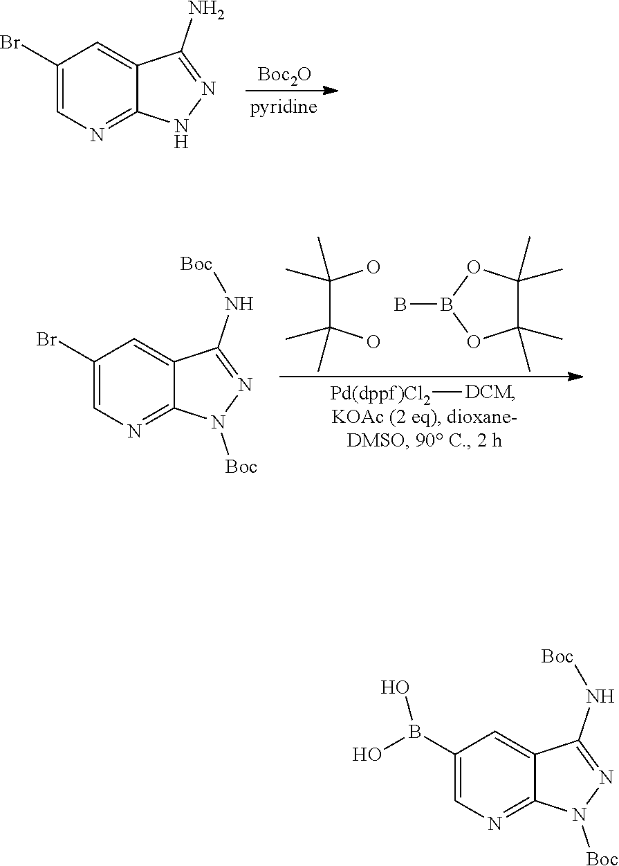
[Boc2O].C1(Br)=CN=C2C(=C1)C(N)=NN2.C1(B(O)O)=CN=C2C(=C1)C(N[Boc])=NN2[Boc].C1(Br)=CN=C2C(=C1)C(N[Boc])=NN2[Boc].C(C(O)(C)C)(O)(C)C.BB1OC(C)(C)C(C)(C)O1.[Pd(dppf)Cl2][DCM]
